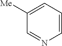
C1([Me])=CC=CN=C1
